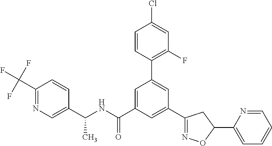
C1(C2=NOC(C3=CC=CC=N3)C2)=CC(C(NC(C2=CN=C(C(F)(F)F)C=C2)C)=O)=CC(C2=C(F)C=C(Cl)C=C2)=C1
